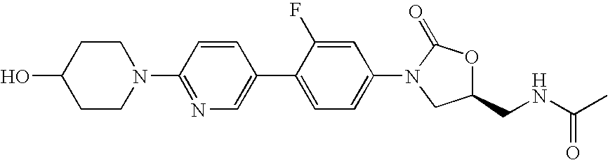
C1(N2C(=O)OC(CNC(C)=O)C2)=CC=C(C2=CN=C(N3CCC(O)CC3)C=C2)C(F)=C1
